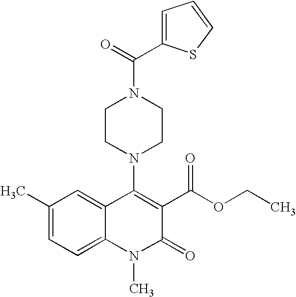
C1(C)=CC=C2C(=C1)C(N1CCN(C(=O)C3=CC=CS3)CC1)=C(C(OCC)=O)C(=O)N2C
